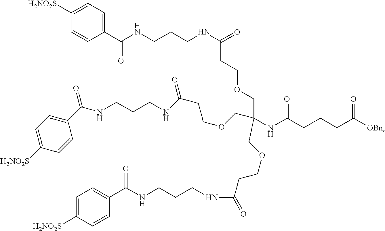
C(NCCCNC(=O)CCOCC(NC(CCCC([OBn])=O)=O)(COCCC(NCCCNC(C1=CC=C([H2NO2S])C=C1)=O)=O)COCCC(NCCCNC(C1=CC=C([H2NO2S])C=C1)=O)=O)(=O)C1=CC=C([H2NO2S])C=C1
